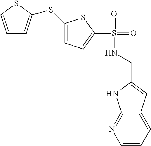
C1=CC=C2C(=N1)NC(CNS(=O)(=O)C1=CC=C(SC3=CC=CS3)S1)=C2
